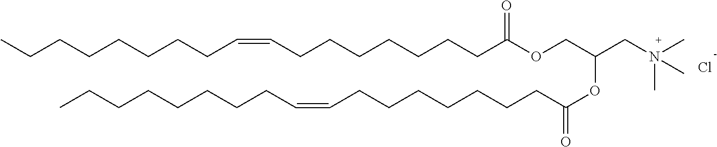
CCCCCCCCC=CCCCCCCCC(=O)OCC(CN(C)(C)C)OC(CCCCCCCC=CCCCCCCCC)=O.Cl
